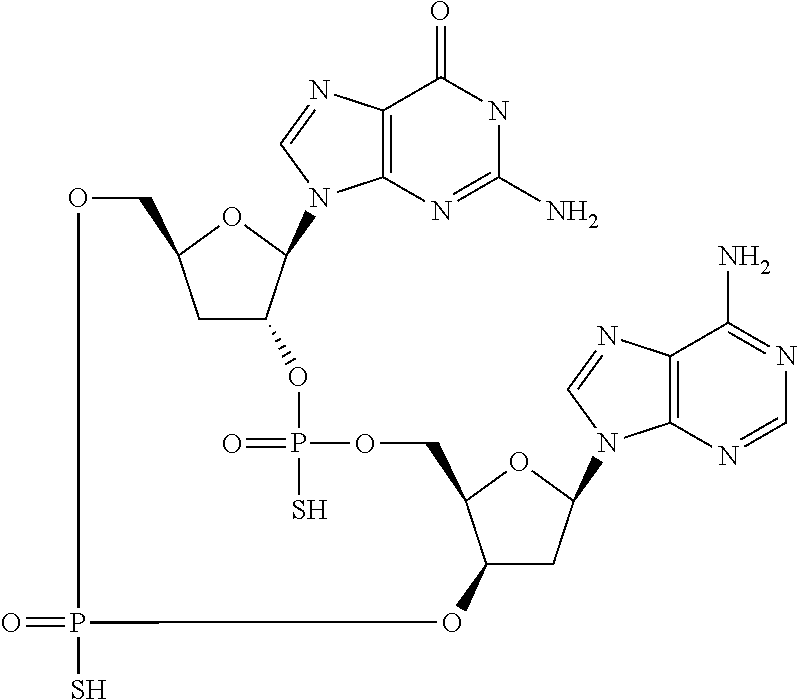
C1C2C(N3C4=C(N=C3)C(=O)NC(N)=N4)OC1COP(=O)(S)OC1CC(N3C4=C(N=C3)C(N)=NC=N4)OC1COP(=O)(S)O2
